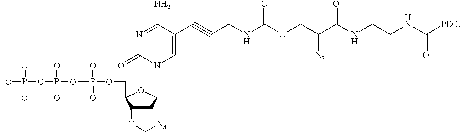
C1C(OC[N3])C(COP([O-])(=O)OP(OP([-O])(=O)[O-])(=O)[O-])OC1CN1C=C(C#CCNC(OCC(C(NCCNC([PEG])=O)=O)[N3])=O)C(N)=NC1=O
